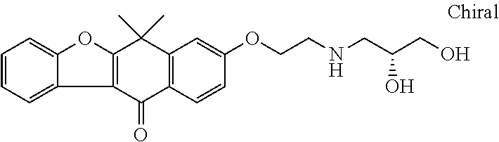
C1(=O)C2=C(C(C)(C)C3=C1C1=CC=CC=C1O3)C=C(OCCNCC(CO)O)C=C2
